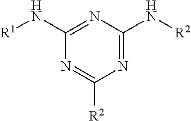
[R1]NC1=NC(N[R2])=NC([R2])=N1
